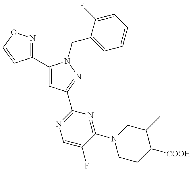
C1(C2=CC(C3=NC=C(F)C(N4CCC([COOH])C(C)C4)=N3)=NN2CC2=CC=CC=C2F)=NOC=C1
